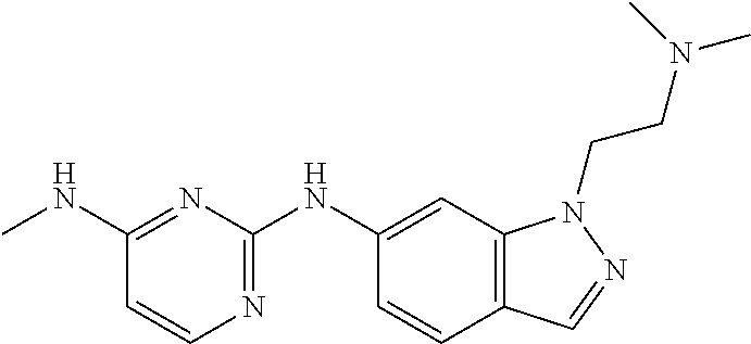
C1(NC)=NC(NC2=CC3=C(C=C2)C=NN3CCN(C)C)=NC=C1
